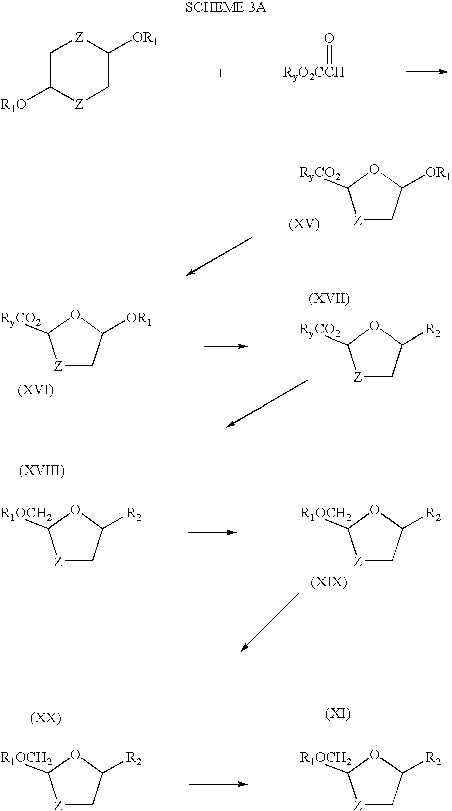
C1C([R1O])[Z]CC([OR1])[Z]1.[RyO2CCH]=O.[Z]1CC([OR1])OC1[RyCO2].[Z]1CC([OR1])OC1[RyCO2].[Z]1CC([R2])OC1[RyCO2].[Z]1CC([R2])OC1[R1OCH2].[Z]1CC([R2])OC1[R1OCH2].[Z]1CC([R2])OC1[R1OCH2].[Z]1CC([R2])OC1[R1OCH2]
